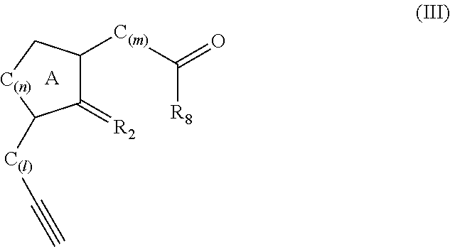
C1(=[R2])C([C(m)]C(=O)[R8])C[C(n)]C1[C(l)]C#C.[A]
